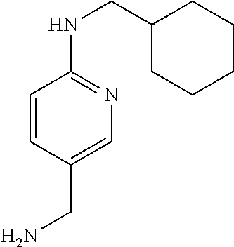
C1=CC(CN)=CN=C1NCC1CCCCC1
